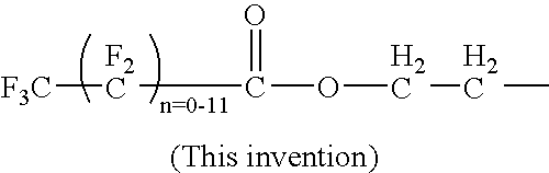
[F3C][F2C]C(OCCC)=O
